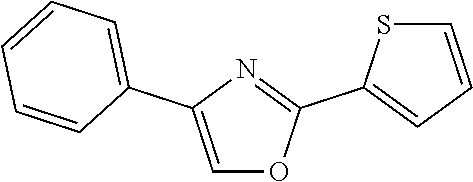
C1=C(C2=CC=CC=C2)N=C(C2=CC=CS2)O1
